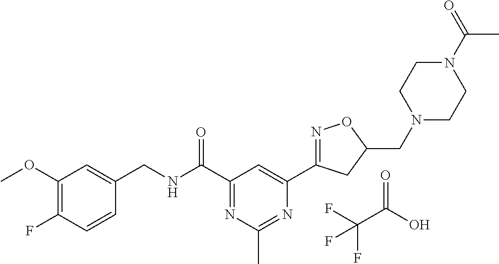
C1(OC)=C(F)C=CC(CNC(C2=NC(C)=NC(C3=NOC(CN4CCN(C(C)=O)CC4)C3)=C2)=O)=C1.O=C(O)C(F)(F)F
